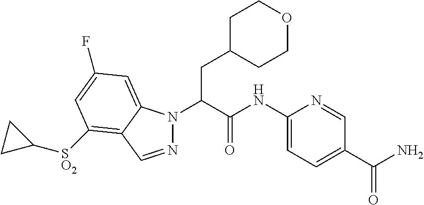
N1(C(C(NC2=CC=C(C(=O)N)C=N2)=O)CC2CCOCC2)N=CC2=C([SO2]C3CC3)C=C(F)C=C12
